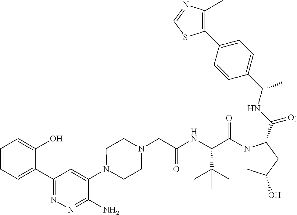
N1(C2=CC(C3=CC=CC=C3O)=NN=C2N)CCN(CC(NC(C(N2CC(O)CC2C(NC(C2=CC=C(C3=C(C)N=CS3)C=C2)C)=O)=O)C(C)(C)C)=O)CC1
